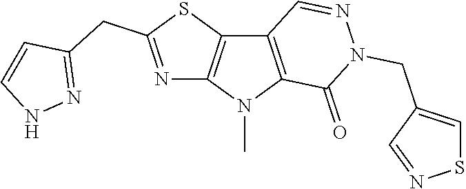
C12=C(N(C)C3=C1C=NN(CC1=CSN=C1)C3=O)N=C(CC1=NNC=C1)S2
